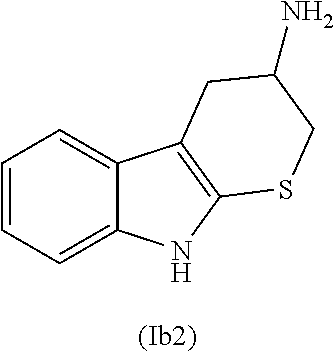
C1=CC=C2C(=C1)C1=C(N2)SCC(N)C1
